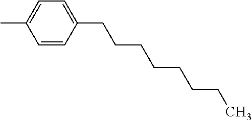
CC1=CC=C(CCCCCCCC)C=C1
